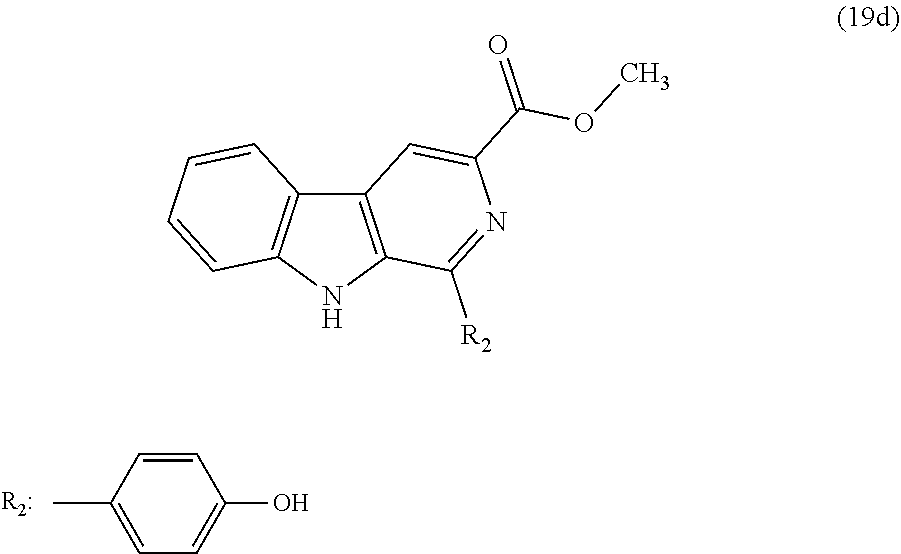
C1=CC(C)=CC=C1O.C12=C(NC3=C1C=CC=C3)C([R2])=NC(C(=O)OC)=C2
